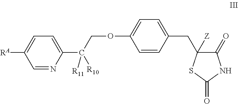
C1(C([R11])([R10])COC2=CC=C(CC3([Z])C(=O)NC(=O)S3)C=C2)=CC=C([RA])C=N1
